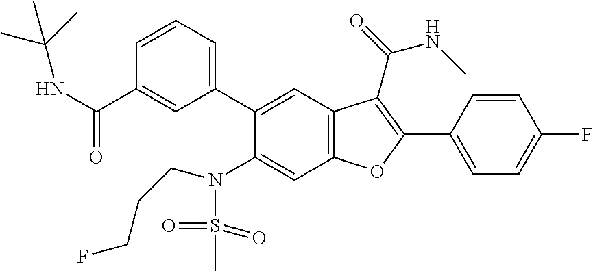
C1=CC(C2=C(C(=O)NC)C3=C(C=C(N(S(=O)(=O)C)CCCF)C(C4=CC=CC(C(NC(C)(C)C)=O)=C4)=C3)O2)=CC=C1F
